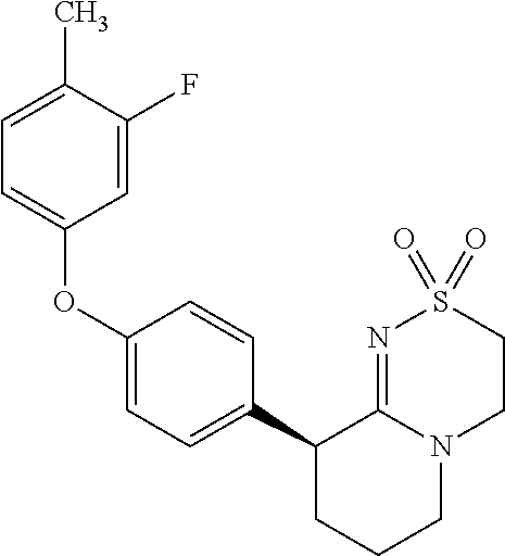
C1(OC2=CC=C(C)C(F)=C2)=CC=C(C2CCCN3C2=NS(=O)(=O)CC3)C=C1
